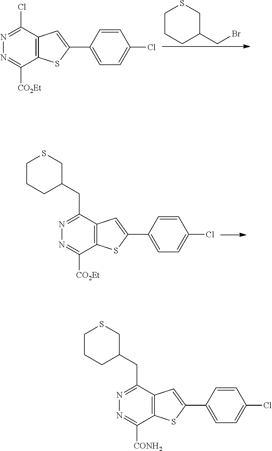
C1CCC(CBr)CS1.N1=C(Cl)C2=C(C([CO2Et])=N1)SC(C1=CC=C(Cl)C=C1)=C2.N1=C(CC2CSCCC2)C2=C(C([CO2Et])=N1)SC(C1=CC=C(Cl)C=C1)=C2.N1=C(CC2CSCCC2)C2=C(C([CONH2])=N1)SC(C1=CC=C(Cl)C=C1)=C2
